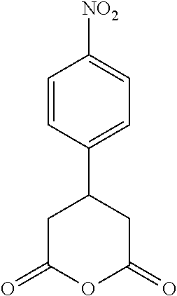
C1=CC(C2CC(=O)OC(=O)C2)=CC=C1[NO2]
